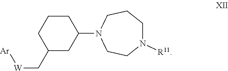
C1CCC(C[W][Ar])CC1N1CCN([R11])CCC1
